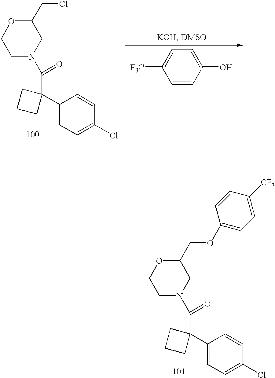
C1(CCl)OCCN(C(C2(C3=CC=C(Cl)C=C3)CCC2)=O)C1.C1=CC(O)=CC=C1[F3C].C1(COC2=CC=C([CF3])C=C2)OCCN(C(C2(C3=CC=C(Cl)C=C3)CCC2)=O)C1
